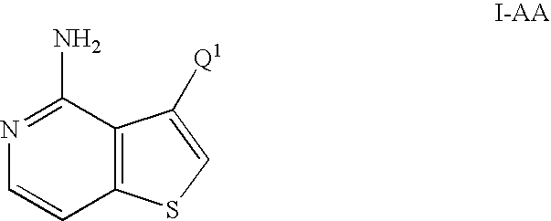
N1=C(N)C2=C(C=C1)SC=C2[Q1]
